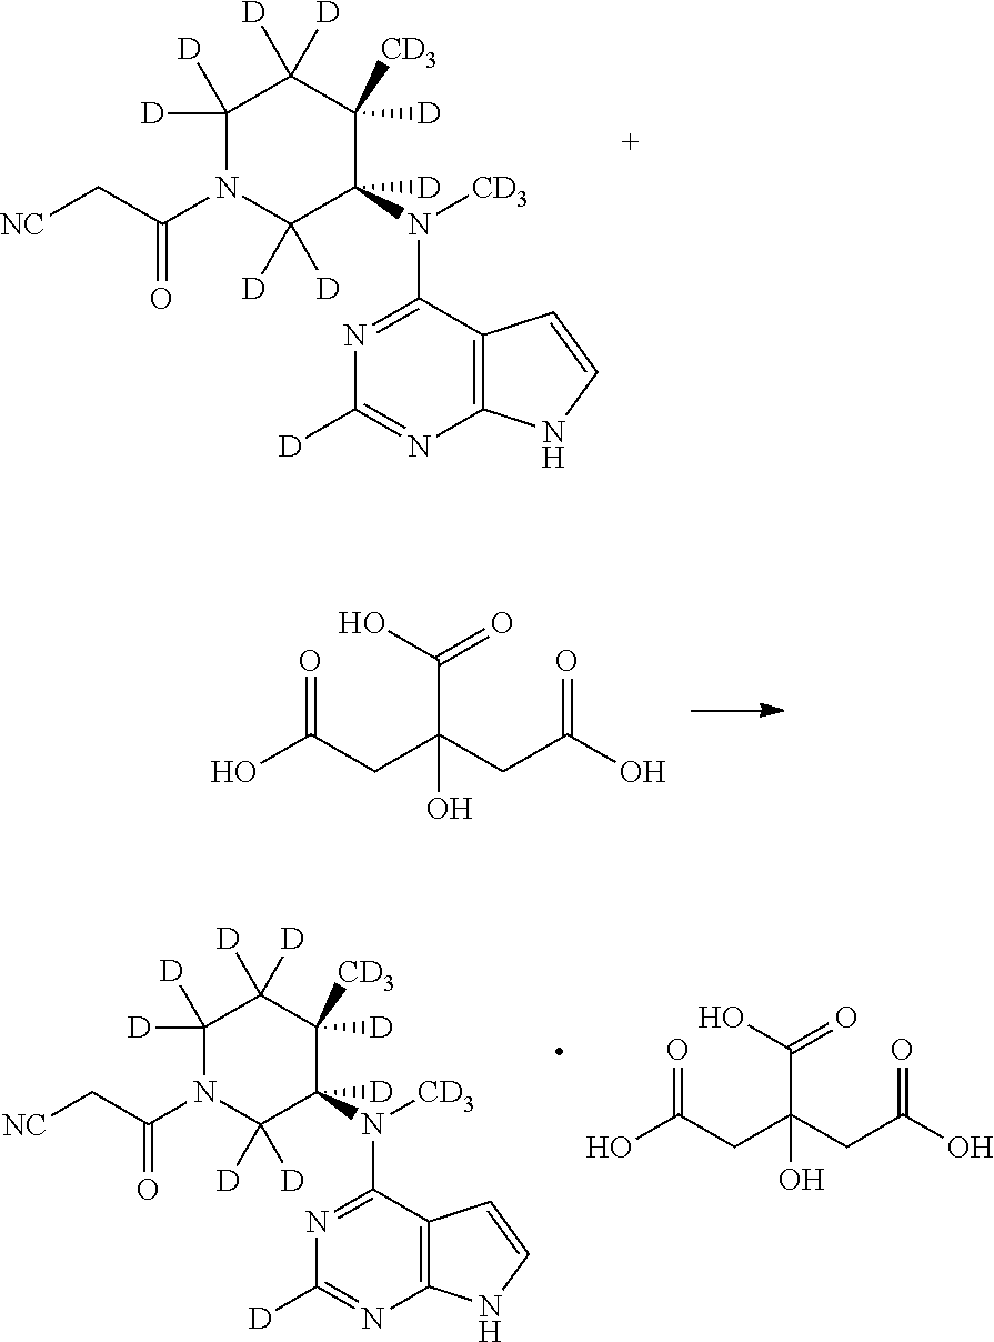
C(CC(CC(O)=O)(C(O)=O)O)(O)=O.N1(C(C[NC])=O)C([D])([D])C([D])(N([CD3])C2=NC([D])=NC3=C2C=CN3)C([CD3])([D])C([D])([D])C1([D])[D].N1(C(C[NC])=O)C([D])([D])C([D])(N([CD3])C2=NC([D])=NC3=C2C=CN3)C([CD3])([D])C([D])([D])C1([D])[D].C(CC(CC(O)=O)(C(O)=O)O)(O)=O
